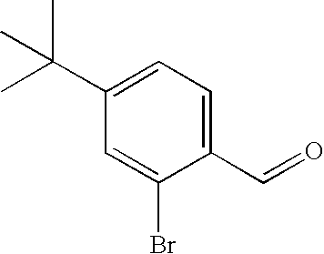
O=CC1=CC=C(C(C)(C)C)C=C1Br
